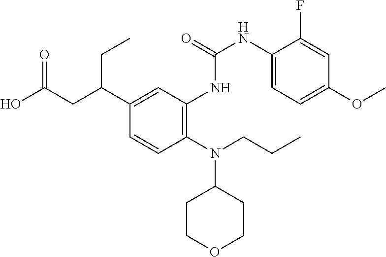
N(C1CCOCC1)(C1=C(NC(NC2=CC=C(OC)C=C2F)=O)C=C(C(CC(O)=O)CC)C=C1)CCC
